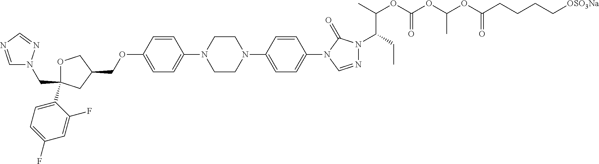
C(C1(C2=CC=C(F)C=C2F)OCC(COC2=CC=C(N3CCN(C4=CC=C(N5C=NN(C(CC)C(OC(OC(OC(CCCC[OSO3Na])=O)C)=O)C)C5=O)C=C4)CC3)C=C2)C1)N1C=NC=N1
